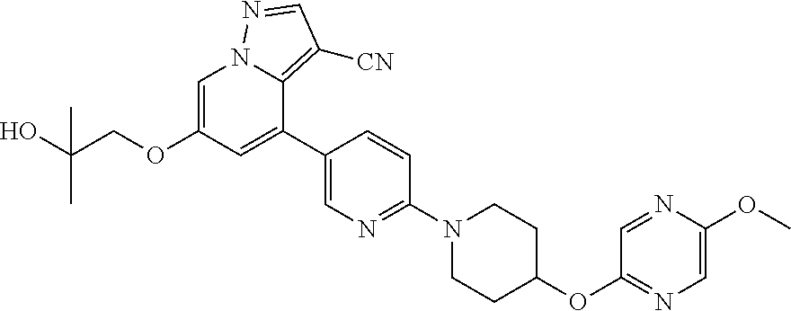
C1=NC(OC)=CN=C1OC1CCN(C2=NC=C(C3=CC(OCC(O)(C)C)=CN4C3=C([CN])C=N4)C=C2)CC1
